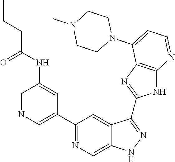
C1=NC=C(C2=NC=C3C(=C2)C(C2=NC4=C(N2)N=CC=C4N2CCN(C)CC2)=NN3)C=C1NC(CCC)=O
